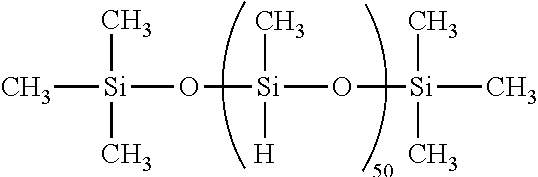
C[Si](C)(C)O[Si](O[Si](C)(C)C)(C)[H]
